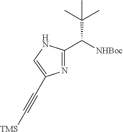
N1=C(C([NHBoc])C(C)(C)C)NC=C1C#C[TMS]
